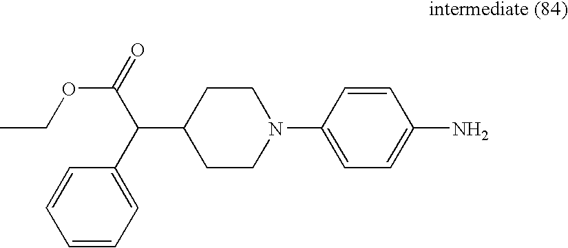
C1=CC=C(C(C(OCC)=O)C2CCN(C3=CC=C(N)C=C3)CC2)C=C1
